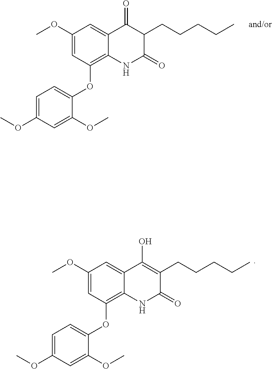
C1(OC)=CC=C(OC2=C3C(=CC(OC)=C2)C(=O)C(CCCCC)C(=O)N3)C(OC)=C1.O(C)C1=CC=C(OC2=C3C(=CC(OC)=C2)C(O)=C(CCCCC)C(=O)N3)C(OC)=C1
